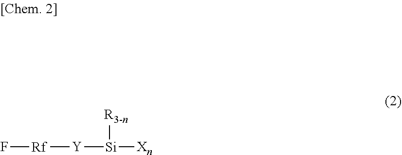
F[Rf][Y][Si]([R3-n])[Xn]
